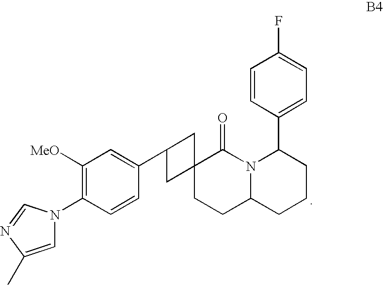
C12N(C(C3=CC=C(F)C=C3)CCC1)C(=O)C1(CC2)CC(C2=CC([MeO])=C(N3C=C(C)N=C3)C=C2)C1
